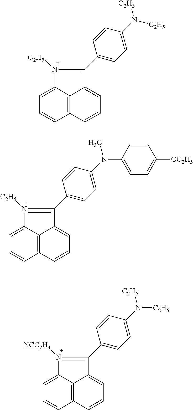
C12=C3C=CC=C1C(C1=CC=C(N([C2H5])[C2H5])C=C1)=N([C2H5])C2=CC=C3.C12=C3C=CC=C1C(C1=CC=C(N(C)C4=CC=C([OC2H5])C=C4)C=C1)=N([C2H5])C2=CC=C3.C12=C3C=CC=C1C(C1=CC=C(N([C2H5])[C2H5])C=C1)=N([NCC2H4])C2=CC=C3
